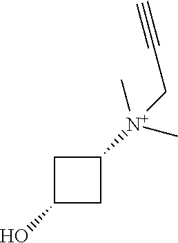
C1C(O)CC1[N+](C)(C)CC#C
